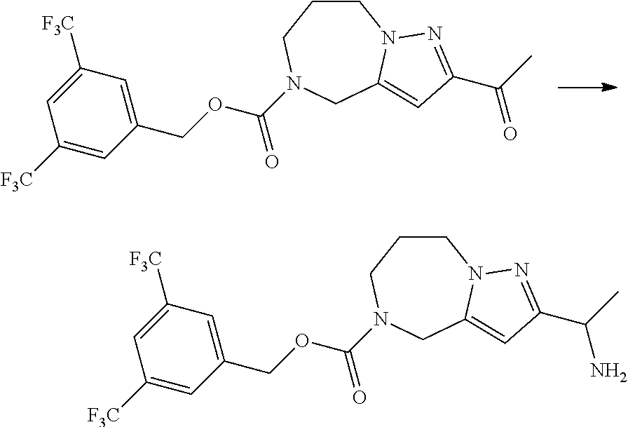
C1CCN(C(OCC2=CC([F3C])=CC([F3C])=C2)=O)CC2=CC(C(C)=O)=NN12.C1CCN(C(OCC2=CC([F3C])=CC([F3C])=C2)=O)CC2=CC(C(C)N)=NN12
